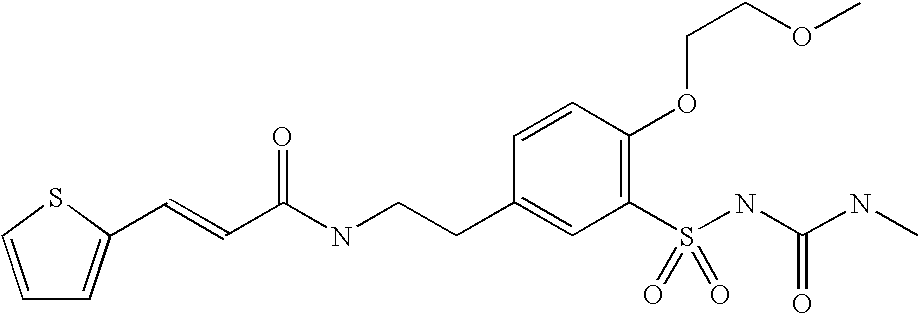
C(C(NCCC1=CC(S(NC(NC)=O)(=O)=O)=C(OCCOC)C=C1)=O)=CC1=CC=CS1
